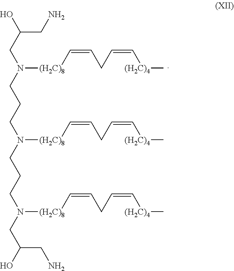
OC(CN)CN(CCCN(CCCN(CC(O)CN)[(H2C)8]C=CCC=C[(H2C)4]C)[(H2C)8]C=CCC=C[(H2C)4]C)[(H2C)8]C=CCC=C[(H2C)4]C
